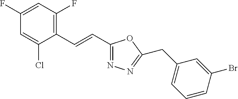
C1(F)=CC(F)=C(C=CC2=NN=C(CC3=CC=CC(Br)=C3)O2)C(Cl)=C1
